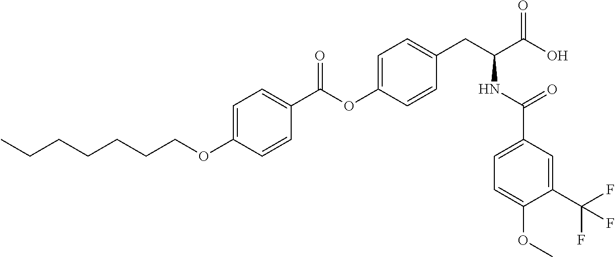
C1=C(OCCCCCCC)C=CC(C(OC2=CC=C(CC(C(O)=O)NC(C3=CC=C(OC)C(C(F)(F)F)=C3)=O)C=C2)=O)=C1
